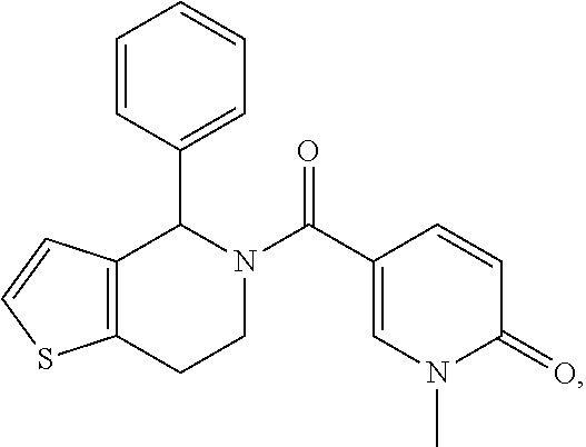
C12=C(CCN(C(=O)C3=CN(C)C(=O)C=C3)C1C1=CC=CC=C1)SC=C2
